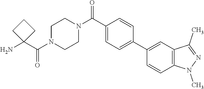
NC1(C(N2CCN(C(=O)C3=CC=C(C4=CC5=C(C=C4)N(C)N=C5C)C=C3)CC2)=O)CCC1
